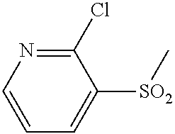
C1=CC=C([SO2]C)C(Cl)=N1
